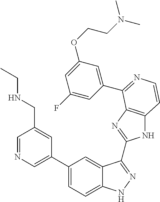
C1(C2=CN=CC(CNCC)=C2)=CC=C2C(=C1)C(C1=NC3=C(N1)C=CN=C3C1=CC(OCCN(C)C)=CC(F)=C1)=NN2
